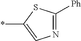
C1(*)=CN=C([Ph])S1
